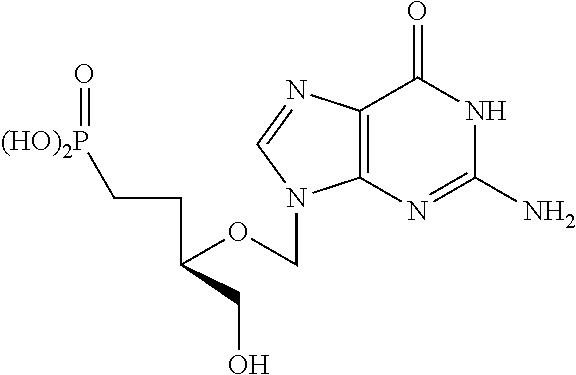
C12=C(N=C(N)NC1=O)N(COC(CC[(HO)2P]=O)CO)C=N2
